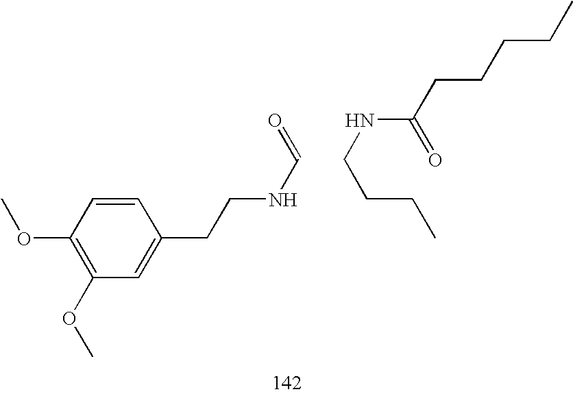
C1(OC)=C(OC)C=C(CCNC=O)C=C1.C(NC(CCCCC)=O)CCC
